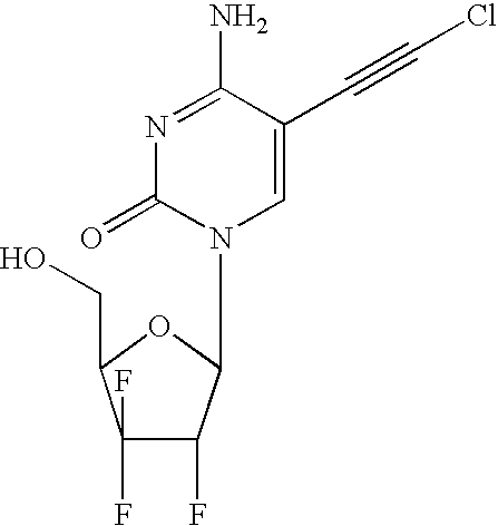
N1=C(N)C(C#CCl)=CN(C2C(F)C(F)(F)C(CO)O2)C1=O
